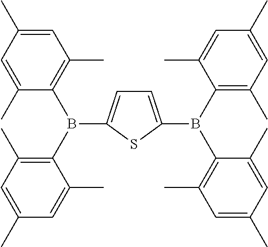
C1=C(C)C=C(C)C(B(C2=CC=C(B(C3=C(C)C=C(C)C=C3C)C3=C(C)C=C(C)C=C3C)S2)C2=C(C)C=C(C)C=C2C)=C1C
